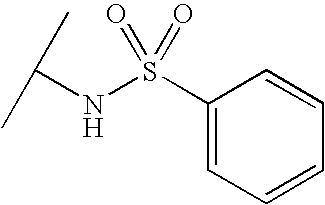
C(NS(C1=CC=CC=C1)(=O)=O)(C)C
